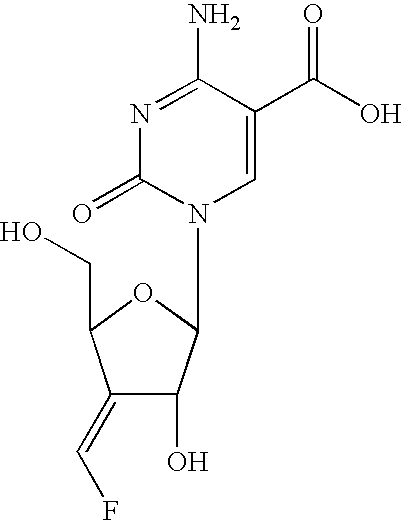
N1=C(N)C(C(O)=O)=CN(C2C(O)C(=CF)C(CO)O2)C1=O
